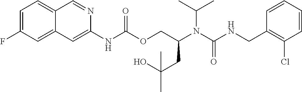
C1=CC(CNC(N(C(COC(NC2=CC3=CC(F)=CC=C3C=N2)=O)CC(C)(O)C)C(C)C)=O)=C(Cl)C=C1
